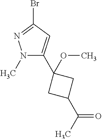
N1(C)C(C2(OC)CC(C(C)=O)C2)=CC(Br)=N1
